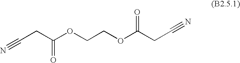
C(CC(OCCOC(CC#N)=O)=O)#N
